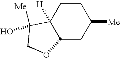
C1CC2([H])C([Me])(O)COC2CC1[Me]
